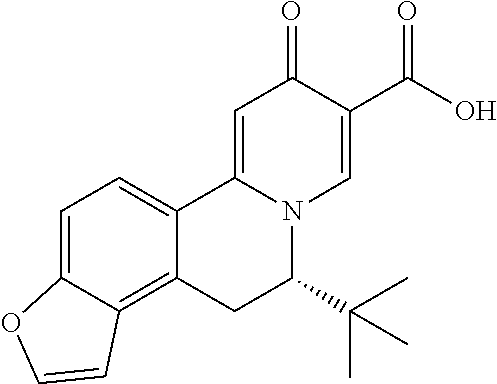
C12=CC=C3C(=C1CC(C(C)(C)C)N1C2=CC(=O)C(C(O)=O)=C1)C=CO3
